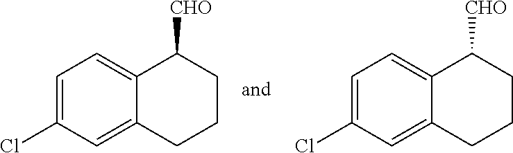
C1=C(Cl)C=C2C(=C1)C([CHO])CCC2.C1=C(Cl)C=C2C(=C1)C([CHO])CCC2
